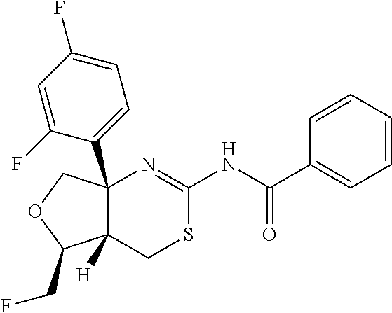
C12(C3=CC=C(F)C=C3F)C([H])(C(CF)OC1)CSC(NC(C1=CC=CC=C1)=O)=N2
